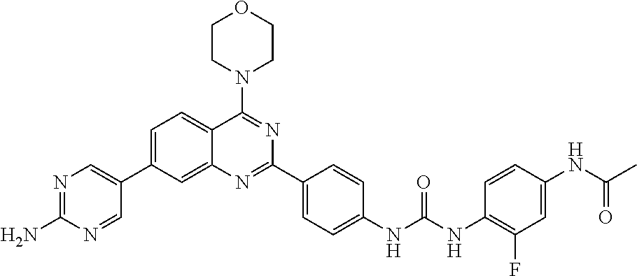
N1=C(N)N=CC(C2=CC=C3C(=C2)N=C(C2=CC=C(NC(NC4=C(F)C=C(NC(C)=O)C=C4)=O)C=C2)N=C3N2CCOCC2)=C1
